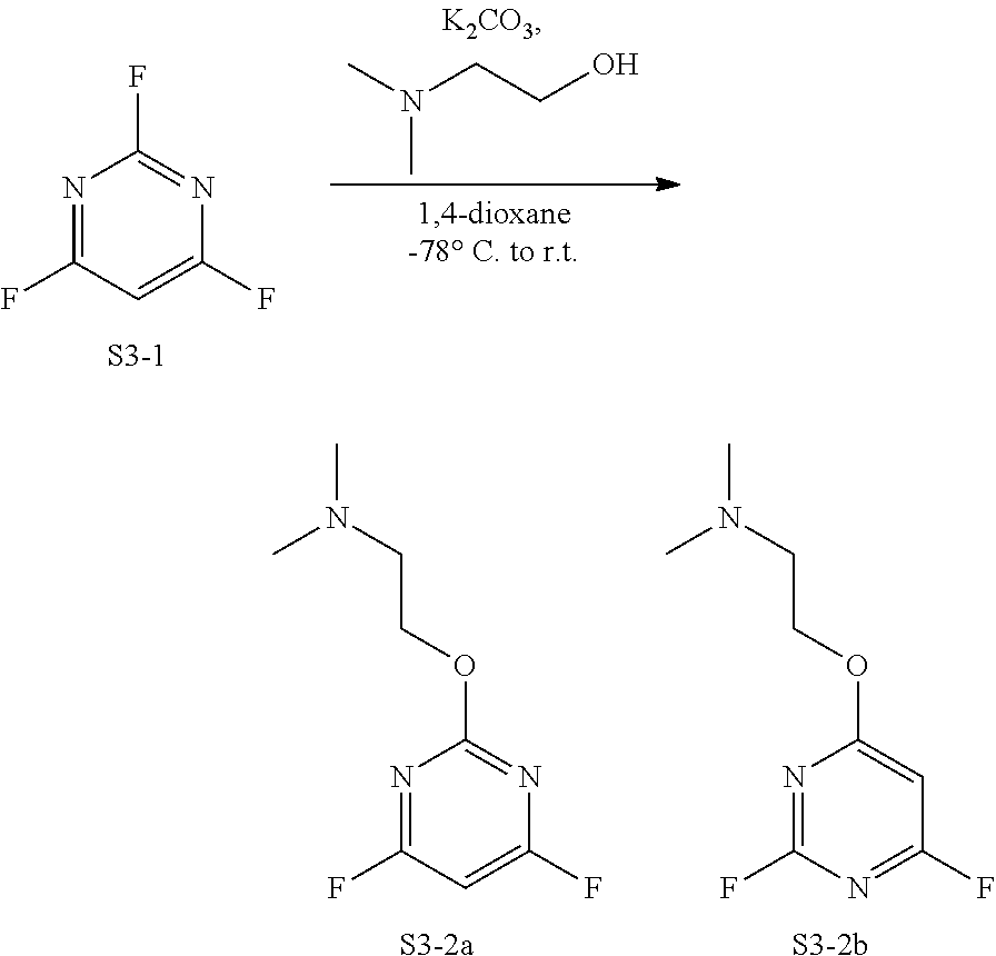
N1=C(F)C=C(F)N=C1F.CN(CCO)C.[S3-1].N1=C(F)C=C(F)N=C1OCCN(C)C.[S3-2a].N1=C(F)N=C(F)C=C1OCCN(C)C.[S3-2b]
